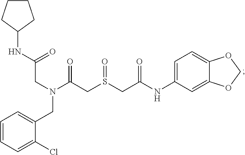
C(C(NC1CCCC1)=O)N(C(CS(CC(NC1=CC=C2C(=C1)OCO2)=O)=O)=O)CC1=CC=CC=C1Cl
